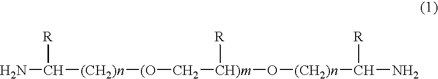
NC([(CH2)n][(O]C[CH)m](O[(CH2)n]C(N)[R])[R])[R]
